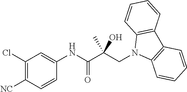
C1(Cl)=C([NC])C=CC(NC(C(CN2C3=C(C4=C2C=CC=C4)C=CC=C3)(O)C)=O)=C1
